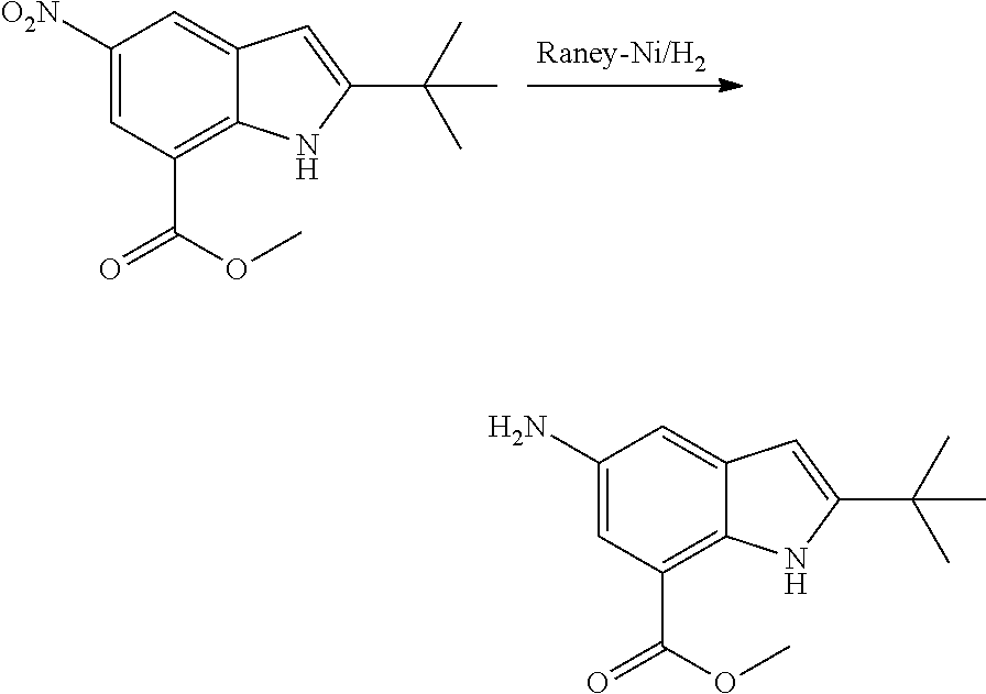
C1([O2N])=CC(C(=O)OC)=C2C(=C1)C=C(C(C)(C)C)N2.C1(N)=CC(C(=O)OC)=C2C(=C1)C=C(C(C)(C)C)N2
